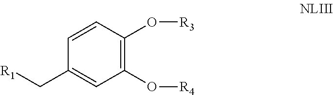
C1(C[R1])=CC(O[R4])=C(O[R3])C=C1
